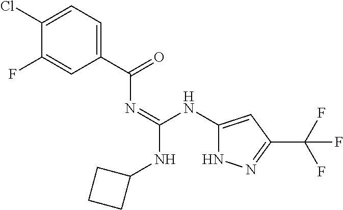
C1(F)=CC(C(N=C(NC2=CC(C(F)(F)F)=NN2)NC2CCC2)=O)=CC=C1Cl
